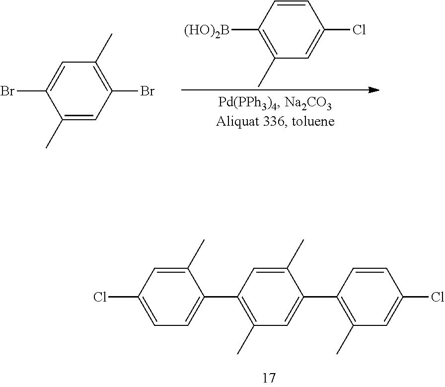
C1(Cl)=CC=C(C2=C(C)C=C(C3=C(C)C=C(Cl)C=C3)C(C)=C2)C(C)=C1.BrC1=CC(C)=C(Br)C=C1C.C1([(HO)2B])=C(C)C=C(Cl)C=C1
